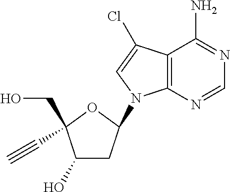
C12=C(N=CN=C1N)N(C1CC(O)C(CO)(C#C)O1)C=C2Cl
